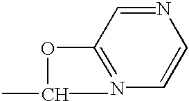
C1(OC(C)C)=NC=CN=C1
